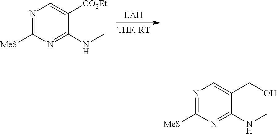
N1=C([MeS])N=C(NC)C([CO2Et])=C1.N1=C([MeS])N=C(NC)C(CO)=C1
